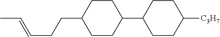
C1CC(C2CCC(CCC=CC)CC2)CCC1[C3H7]
